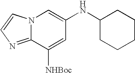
N12C(=NC=C1)C([NHBoc])=CC(NC1CCCCC1)=C2
